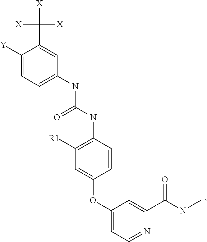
C1([Y])=CC=C(NC(NC2=C([R1])C=C(OC3=CC=NC(C(NC)=O)=C3)C=C2)=O)C=C1C([X])([X])[X]
